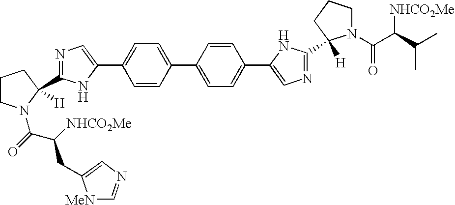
C1=CC(C2=CC=C(C3=CN=C(C4([H])N(C(C(C(C)C)[NHCO2Me])=O)CCC4)N3)C=C2)=CC=C1C1=CN=C(C2([H])N(C(=O)C([NHCO2Me])CC3=CN=C[MeN]3)CCC2)N1
